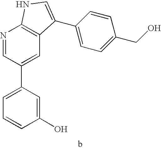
C1(O)=CC(C2=CC3=C(N=C2)NC=C3C2=CC=C(CO)C=C2)=CC=C1
